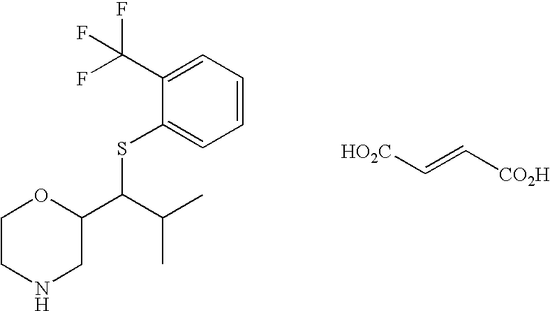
C1(C(F)(F)F)=CC=CC=C1SC(C(C)C)C1OCCNC1.[HO2C]C=C[CO2H]
